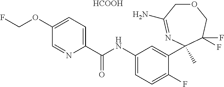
O1CC(N)=NC(C)(C2=CC(NC(C3=CC=C(OCF)C=N3)=O)=CC=C2F)C(F)(F)C1.[HCOOH]
